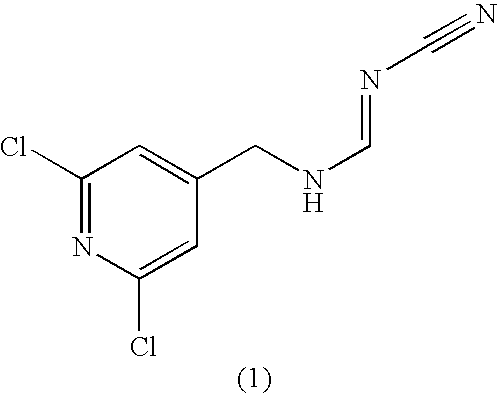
C1(Cl)=NC(Cl)=CC(CNC=NC#N)=C1
